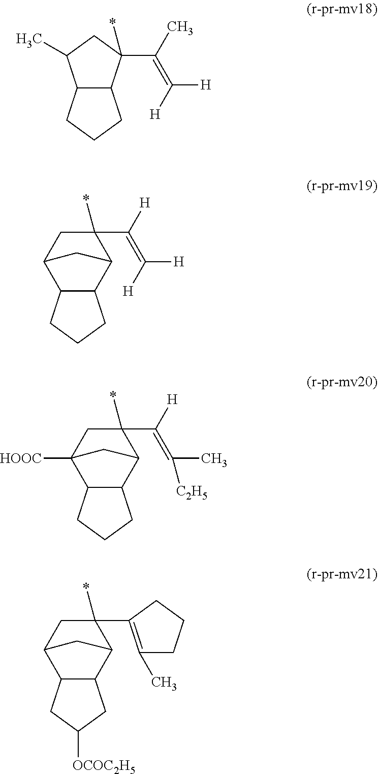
C(=C([H])[H])(C)C1(*)C2C(C(C)C1)CCC2.C(=C([H])[H])([H])C1(*)CC2C3C(C1C2)CCC3.C(=C(C)[C2H5])([H])C1(*)CC2([HOOC])C3C(C1C2)CCC3.*C1(C2=C(C)CCC2)CC2C3C(C1C2)CC([OCOC2H5])C3
